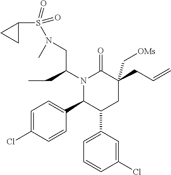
N1(C(CC)CN(S(C2CC2)(=O)=O)C)C(C2=CC=C(Cl)C=C2)C(C2=CC=CC(Cl)=C2)CC(CC=C)(C[OMs])C1=O
